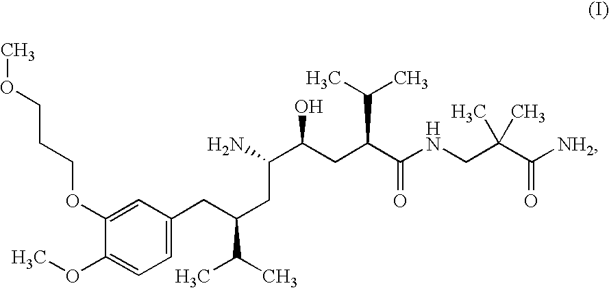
C1=C(CC(CC(C(CC(C(NCC(C([NH2])=O)(C)C)=O)C(C)C)O)N)C(C)C)C=C(OCCCOC)C(OC)=C1
